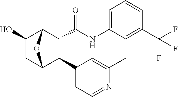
C1(C(F)(F)F)=CC(NC(C2C(C3=CC=NC(C)=C3)C3OC2C(O)C3)=O)=CC=C1
